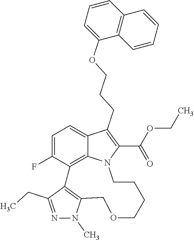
C1=C(OCCCC2=C(C(OCC)=O)N3C4=C(C(F)=CC=C42)C2=C(N(C)N=C2CC)COCCCC3)C2=C(C=C1)C=CC=C2
